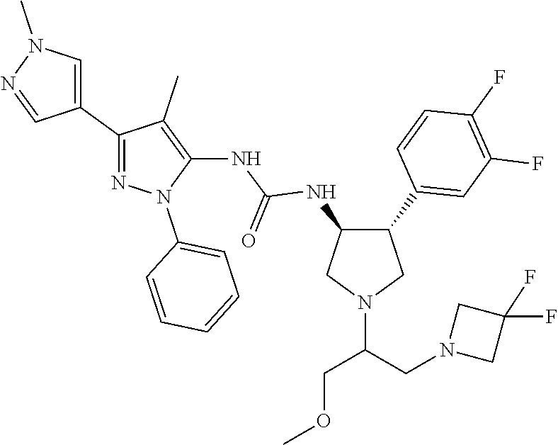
C1(C2=CN(C)N=C2)=NN(C2=CC=CC=C2)C(NC(NC2C(C3=CC(F)=C(F)C=C3)CN(C(CN3CC(F)(F)C3)COC)C2)=O)=C1C
